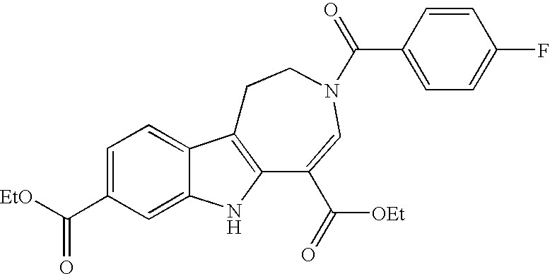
C1=C(C([EtO])=O)C=C2C(=C1)C1=C(N2)C(C([OEt])=O)=CN(C(C2=CC=C(F)C=C2)=O)CC1
